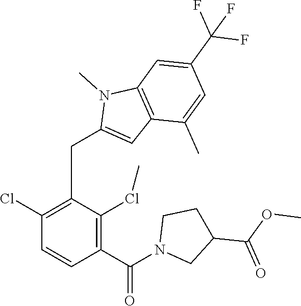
C1(Cl)=C(CC2=CC3=C(N2C)C=C(C(F)(F)F)C=C3C)C(ClC)=C(C(N2CC(C(=O)OC)CC2)=O)C=C1
